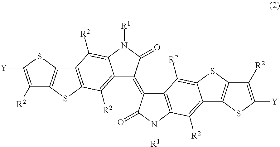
C1([R2])=C([Y])SC2=C1SC1=C2C([R2])=C2C(=C1[R2])C(=C1C3=C(N([R1])C1=O)C([R2])=C1C(=C3[R2])SC3=C1SC([Y])=C3[R2])C(=O)N2[R1]
